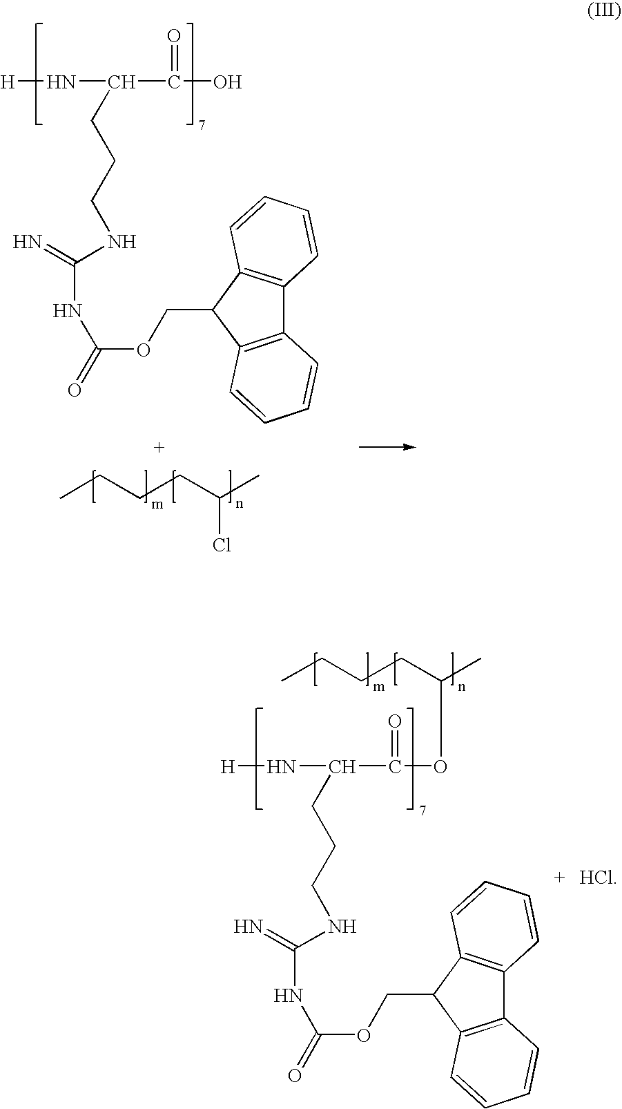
[H]NC(C(=O)OC(CCCC)C)CCCNC(=N)NC(=O)OCC1C2=C(C3=C1C=CC=C3)C=CC=C2.CCCCC(Cl)C.[H]NC(C(O)=O)CCCNC(=N)NC(=O)OCC1C2=C(C3=C1C=CC=C3)C=CC=C2
